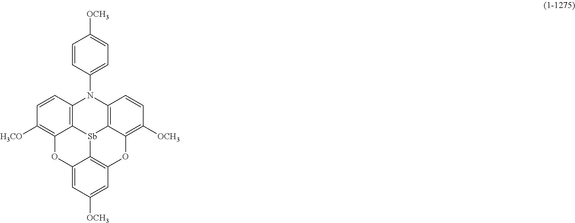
C12=C3[Sb]4C5=C(N1C1=CC=C([OCH3])C=C1)C=CC([OCH3])=C5OC1=C4C(=CC([OCH3])=C1)OC3=C([H3CO])C=C2
